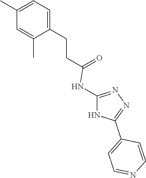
C1=C(CCC(=O)NC2=NN=C(C3=CC=NC=C3)N2)C(C)=CC(C)=C1
